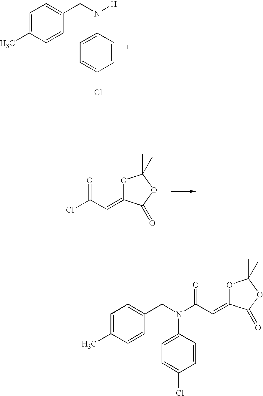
C1=C(C)C=CC(CN([H])C2=CC=C(Cl)C=C2)=C1.C1=C(C)C=CC(CN(C(C=C2OC(C)(C)OC2=O)=O)C2=CC=C(Cl)C=C2)=C1.ClC(C=C1OC(C)(C)OC1=O)=O
